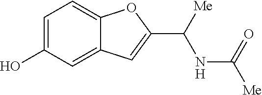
C1=C(O)C=C2C(=C1)OC(C([Me])NC([Me])=O)=C2
